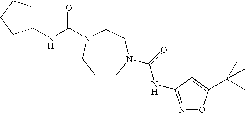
C(NC1CCCC1)(=O)N1CCN(C(NC2=NOC(C(C)(C)C)=C2)=O)CCC1
